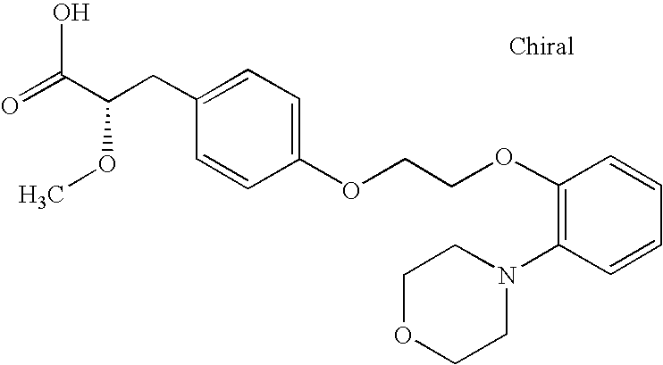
C1=C(OCCOC2=C(N3CCOCC3)C=CC=C2)C=CC(CC(C(=O)O)OC)=C1
